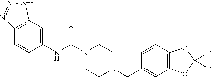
C1(NC(N2CCN(CC3=CC4=C(C=C3)OC(F)(F)O4)CC2)=O)=CC2=C(C=C1)N=NN2
